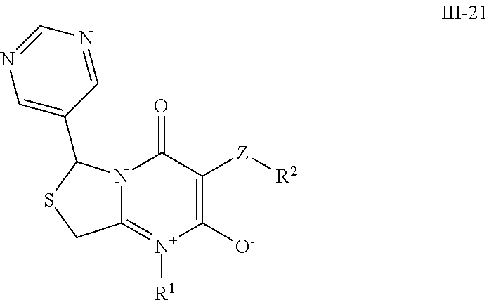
C12=[N+]([R1])C([O-])=C([Z][R2])C(=O)N1C(C1=CN=CN=C1)SC2
